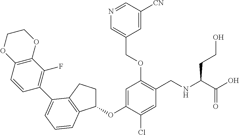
C1(OC2=CC(OCC3=CN=CC([CN])=C3)=C(CNC(C(O)=O)CCO)C=C2Cl)CCC2=C1C=CC=C2C1=C(F)C2=C(C=C1)OCCO2
